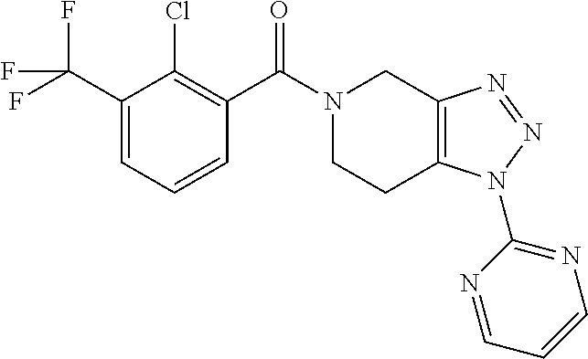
N1(C(C2=C(Cl)C(C(F)(F)F)=CC=C2)=O)CCC2=C(C1)N=NN2C1=NC=CC=N1
